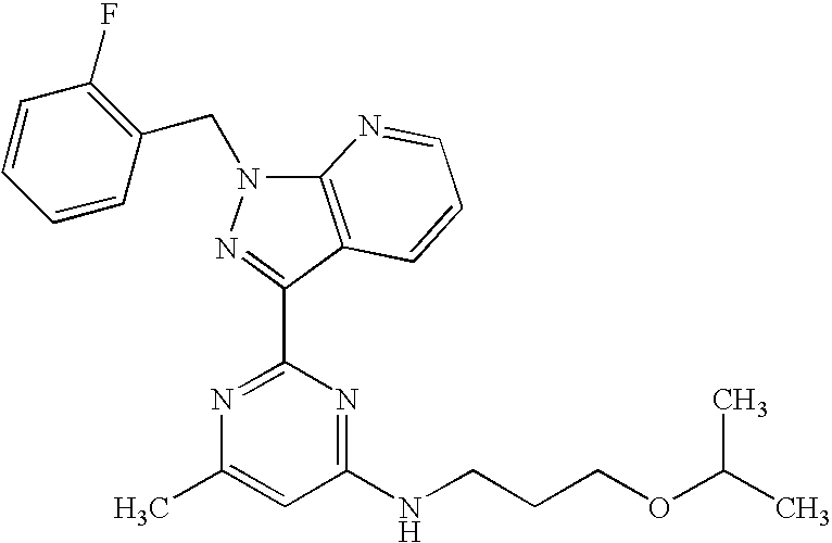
N1=C(C2=NN(CC3=C(F)C=CC=C3)C3=C2C=CC=N3)N=C(NCCCOC(C)C)C=C1C
